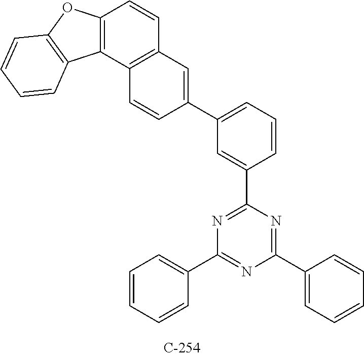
N1=C(C2=CC(C3=CC4=C(C=C3)C3=C(C=C4)OC4=C3C=CC=C4)=CC=C2)N=C(C2=CC=CC=C2)N=C1C1=CC=CC=C1
